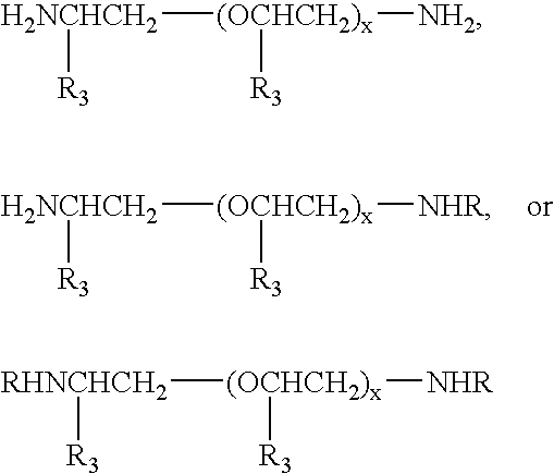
[H2NCHCH2]([(OCHCH2)x]([NHR])[R3])[R3].[H2NCHCH2]([(OCHCH2)x]([NH2])[R3])[R3].[RHNCHCH2]([(OCHCH2)x]([NHR])[R3])[R3]
